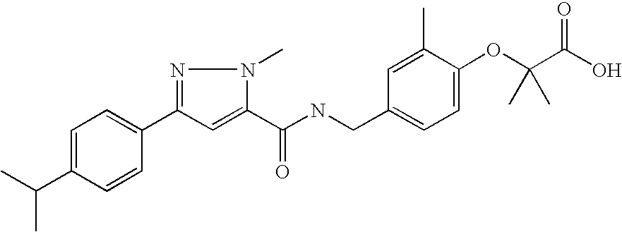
C1=C(C(C)C)C=CC(C2=NN(C)C(C(NCC3=CC=C(OC(C(O)=O)(C)C)C(C)=C3)=O)=C2)=C1
